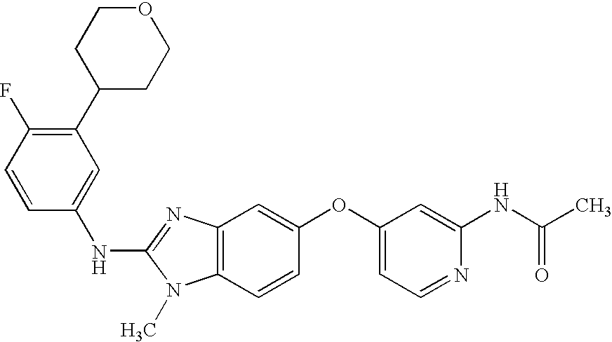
C1(C2CCOCC2)=C(F)C=CC(NC2=NC3=C(N2C)C=CC(OC2=CC=NC(NC(C)=O)=C2)=C3)=C1
